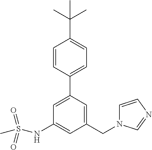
C1(NS(C)(=O)=O)=CC(CN2C=CN=C2)=CC(C2=CC=C(C(C)(C)C)C=C2)=C1
